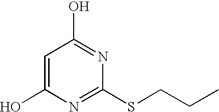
C1=C(O)N=C(SCCC)N=C1O
